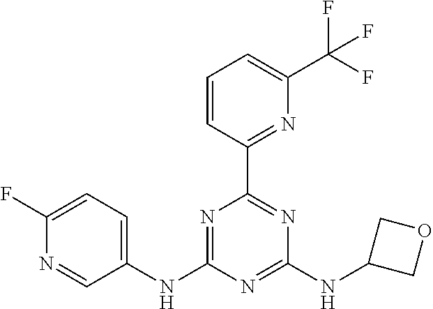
C1(F)=CC=C(NC2=NC(C3=NC(C(F)(F)F)=CC=C3)=NC(NC3COC3)=N2)C=N1
